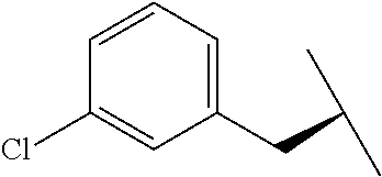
C(C(C)C)C1=CC=CC(Cl)=C1
